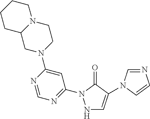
N1C=C(N2C=NC=C2)C(=O)N1C1=NC=NC(N2CCN3C(C2)CCCC3)=C1
